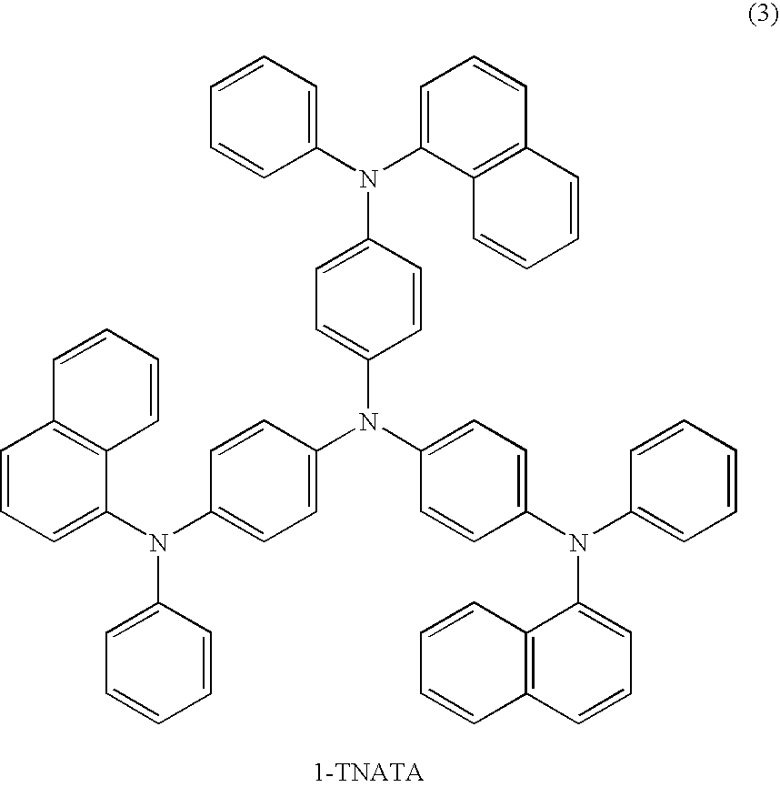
C1=CC=C(N(C2=CC=CC=C2)C2=CC=C(N(C3=CC=C(N(C4=CC=CC5=C4C=CC=C5)C4=CC=CC=C4)C=C3)C3=CC=C(N(C4=CC=CC5=C4C=CC=C5)C4=CC=CC=C4)C=C3)C=C2)C2=C1C=CC=C2
